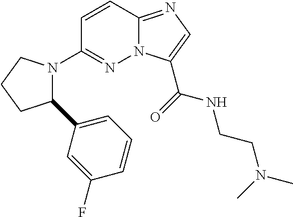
N12C(=NC=C1C(=O)NCCN(C)C)C=CC(N1C(C3=CC=CC(F)=C3)CCC1)=N2
